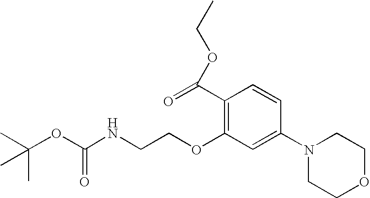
C1(C(=O)OCC)=C(OCCNC(OC(C)(C)C)=O)C=C(N2CCOCC2)C=C1
